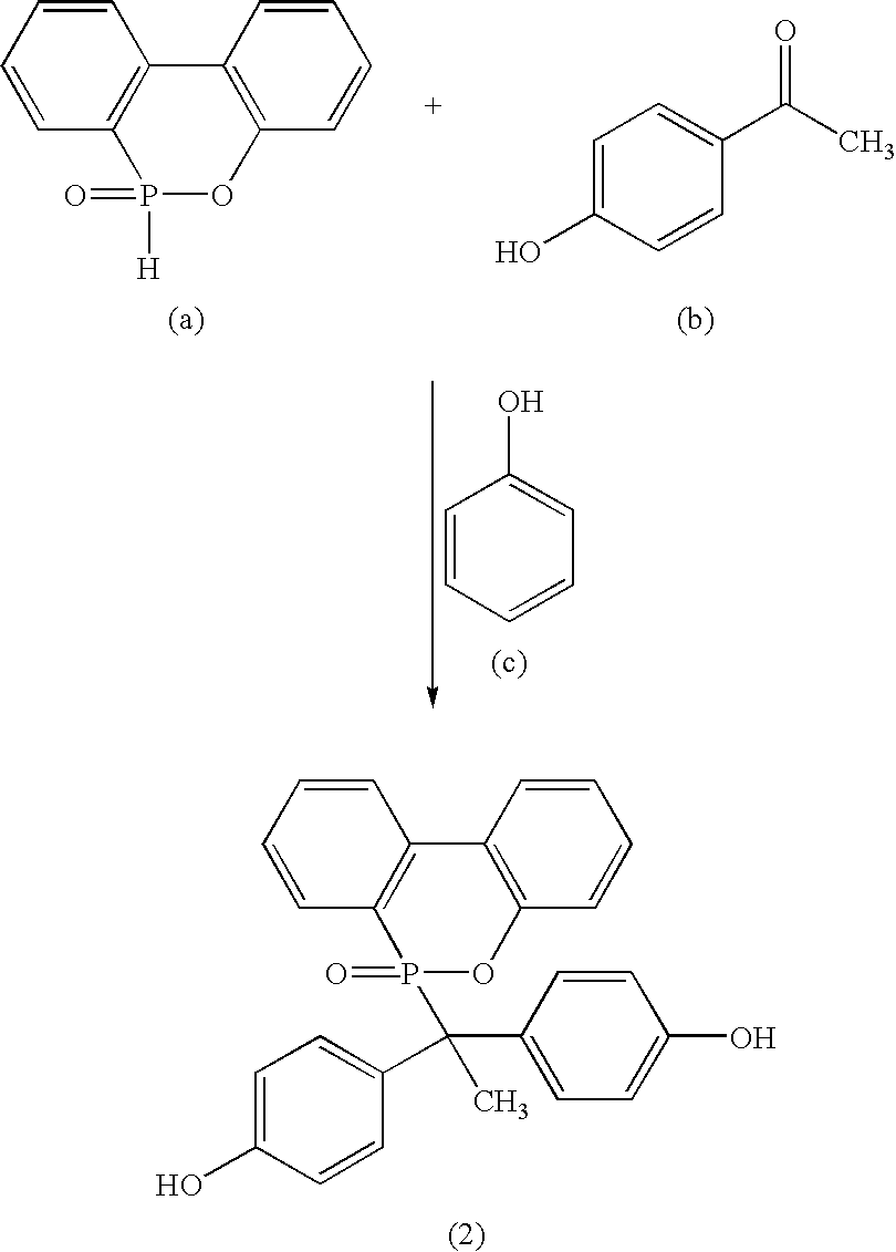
C1=CC2=C(C=C1)C1=C(OP2([H])=O)C=CC=C1.C1=C(O)C=CC(C(C)=O)=C1.C1=CC=CC=C1O.C1=CC2=C(C=C1)C1=C(OP2(C(C2=CC=C(O)C=C2)(C2=CC=C(O)C=C2)C)=O)C=CC=C1
